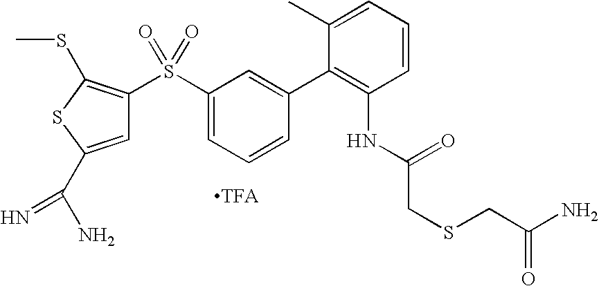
C1=C(C(N)=N)SC(SC)=C1S(C1=CC=CC(C2=C(NC(=O)CSCC(N)=O)C=CC=C2C)=C1)(=O)=O
